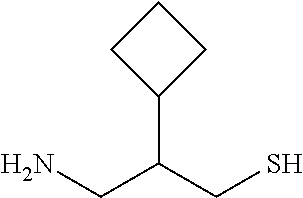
NCC(CS)C1CCC1
